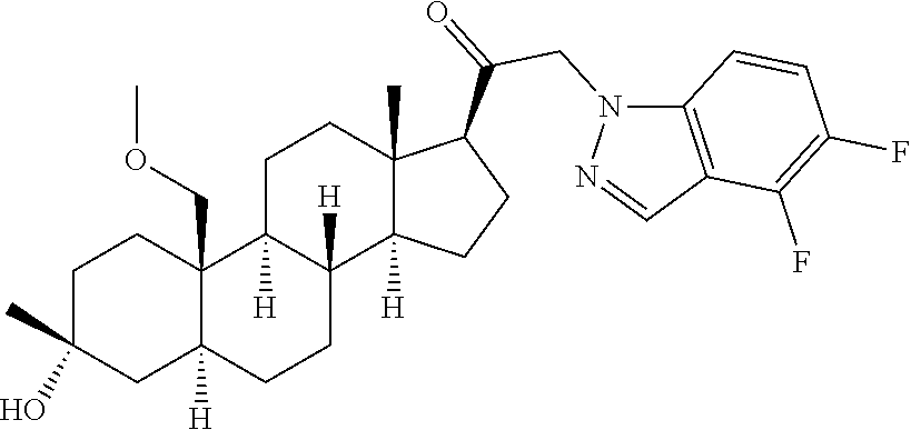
C1C(C)(O)CC2([H])C(COC)(C1)C1([H])C([H])(CC2)C2([H])C(C)(CC1)C(C(=O)CN1C3=C(C=N1)C(F)=C(F)C=C3)CC2
